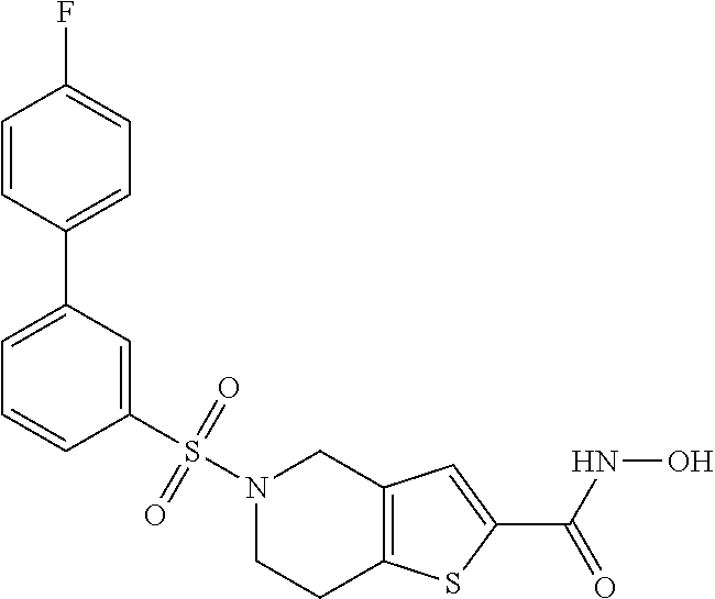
C1=CC(C2=CC=CC(S(N3CCC4=C(C3)C=C(C(NO)=O)S4)(=O)=O)=C2)=CC=C1F
